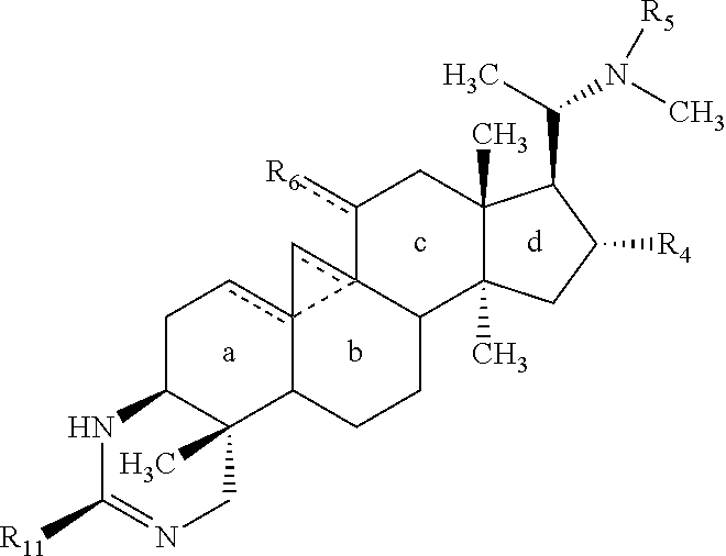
C(C1C2(C)C(C)(CC1[R4])C1c3(c-c-34cCC3C(C)(C4CC1)CN=C([R11])N3)-c([R6])C2)(N(C)[R5])C
